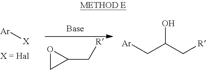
[Ar][X].O1CC1C[R].C(C(C[R])O)[Ar]
